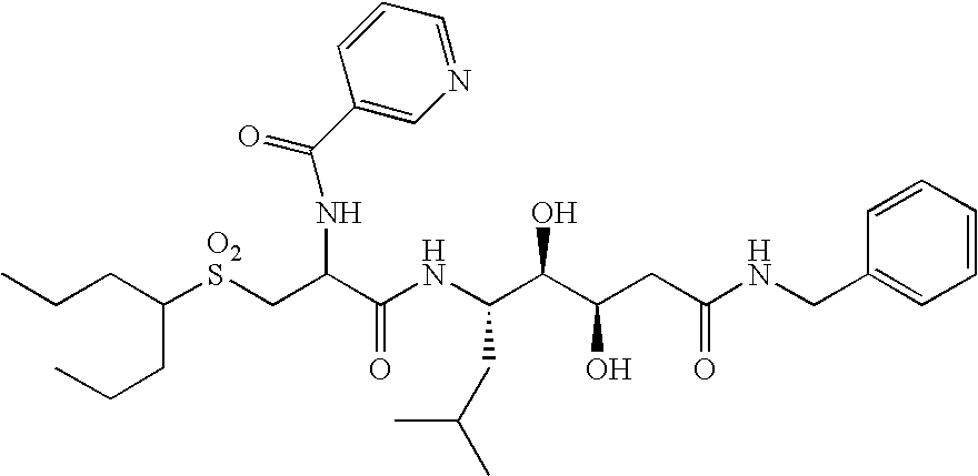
C(CC(CCC)[O2S]CC(C(NC(C(C(CC(NCC1=CC=CC=C1)=O)O)O)CC(C)C)=O)NC(=O)C1=CN=CC=C1)C
